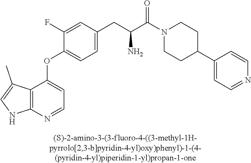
C1(F)=CC(CC(C(=O)N2CCC(C3=CC=NC=C3)CC2)N)=CC=C1OC1=CC=NC2=C1C(C)=CN2
